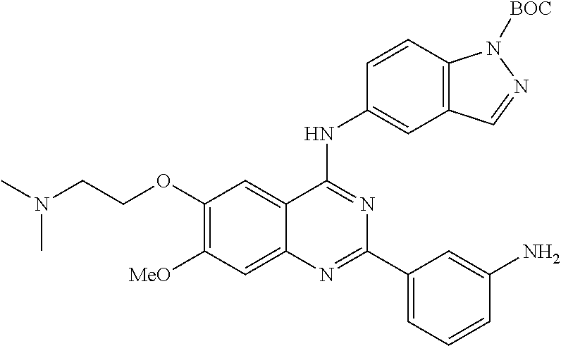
C1(OCCN(C)C)=C([MeO])C=C2C(=C1)C(NC1=CC3=C(C=C1)N([BOC])N=C3)=NC(C1=CC=CC(N)=C1)=N2
